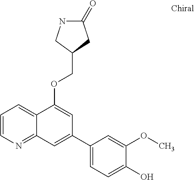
C1=CN=C2C(=C1)C(OCC1CC(=O)NC1)=CC(C1=CC=C(O)C(OC)=C1)=C2
